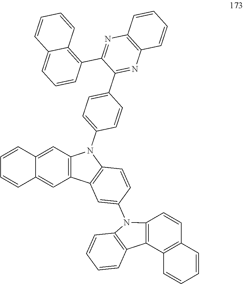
C1=CC2=CC3=C(C=C2C=C1)C1=C(N3C2=CC=C(C3=NC4=C(N=C3C3=C5C(=CC=C3)C=CC=C5)C=CC=C4)C=C2)C=CC(N2C3=C(C4=C(C=C3)C=CC=C4)C3=C2C=CC=C3)=C1
